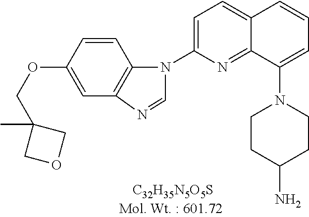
[C32H35N5O5S].C1=C(N2C3=C(C=C(OCC4(C)COC4)C=C3)N=C2)N=C2C(=C1)C=CC=C2N1CCC(N)CC1
